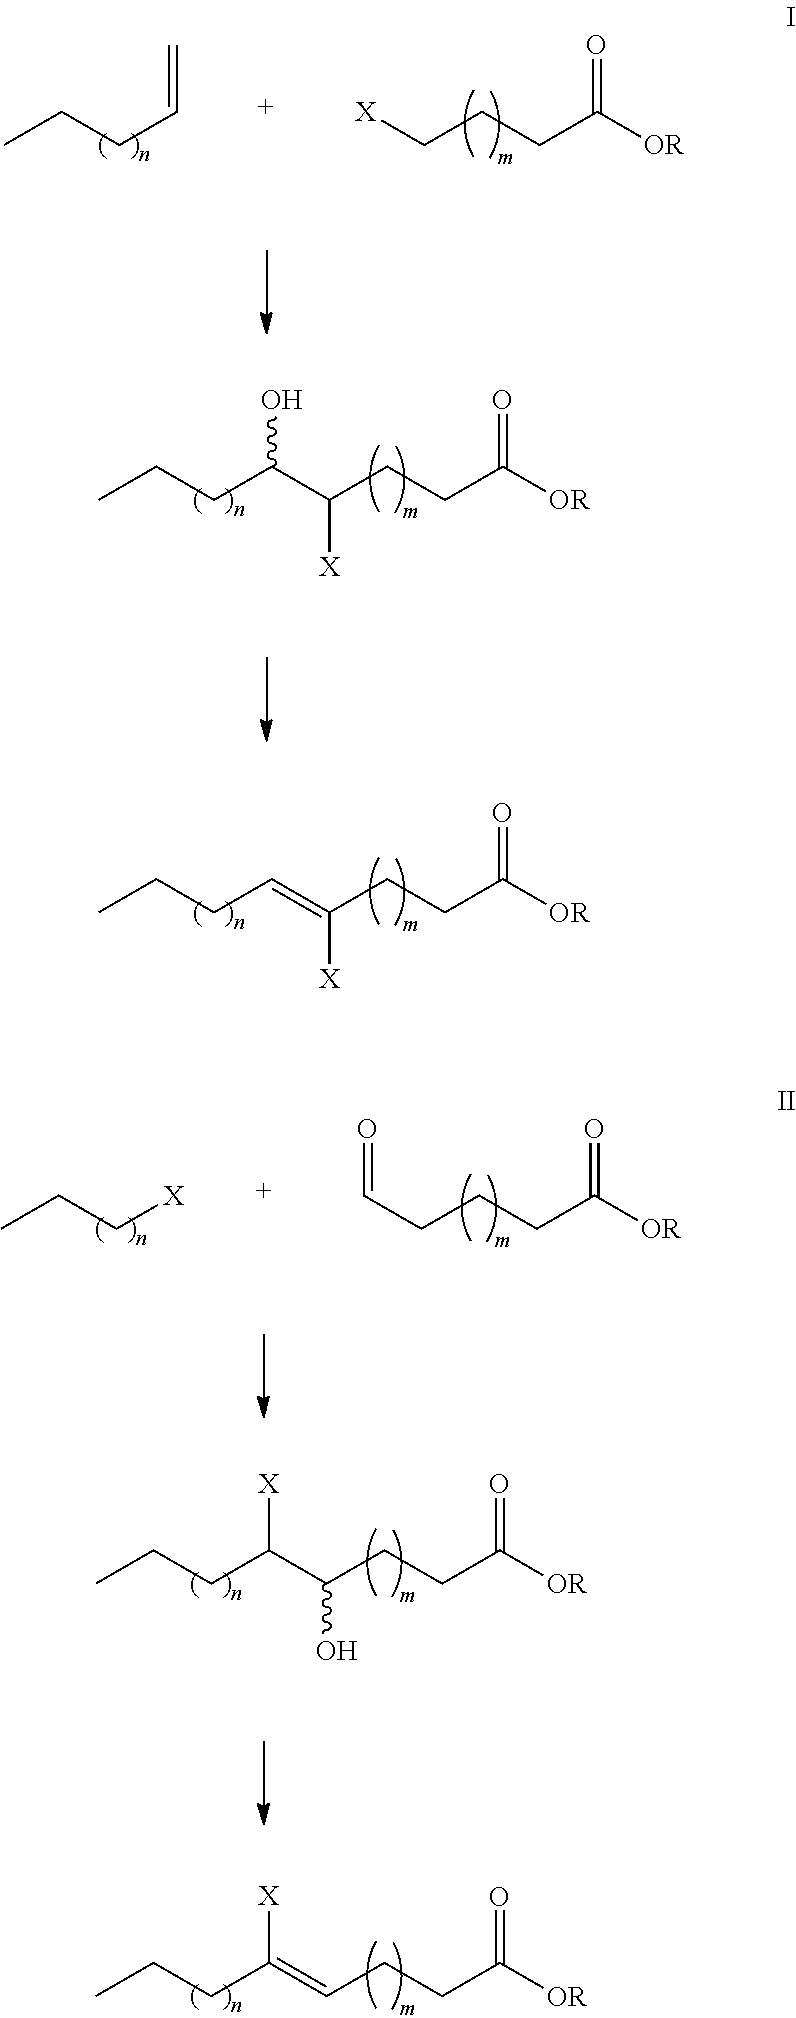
C(CCC(=O)[OR])(=CCCC)[X].CCCC=C.C(CCC(=O)[OR])[X].C(CCC(=O)[OR])(C(CCC)O)[X].C(CCC(=O)[OR])=C(CCC)[X].CCC[X].C(CCC(=O)[OR])C=O.C(CCC(=O)[OR])(C(CCC)[X])O
